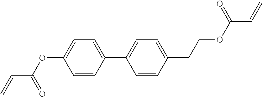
C1(C2=CC=C(CCOC(C=C)=O)C=C2)=CC=C(OC(C=C)=O)C=C1
